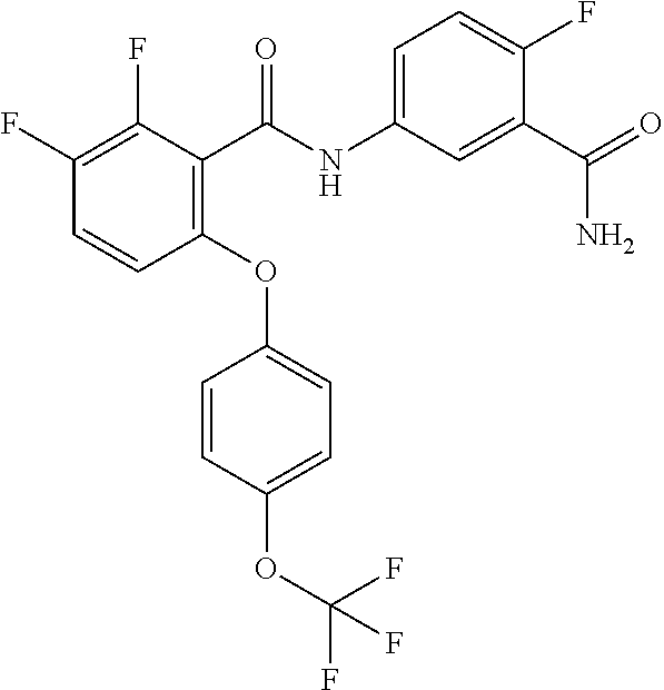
C1(OC2=CC=C(OC(F)(F)F)C=C2)=C(C(NC2=CC=C(F)C(C(=O)N)=C2)=O)C(F)=C(F)C=C1
